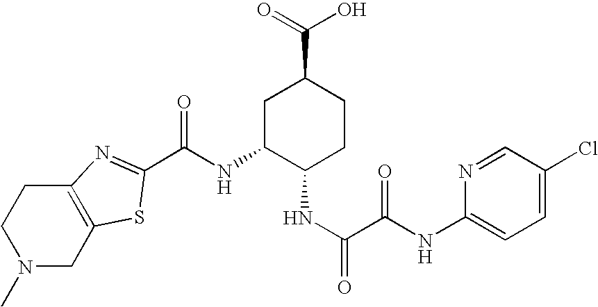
N1(C)CC2=C(CC1)N=C(C(NC1C(NC(=O)C(NC3=CC=C(Cl)C=N3)=O)CCC(C(=O)O)C1)=O)S2
